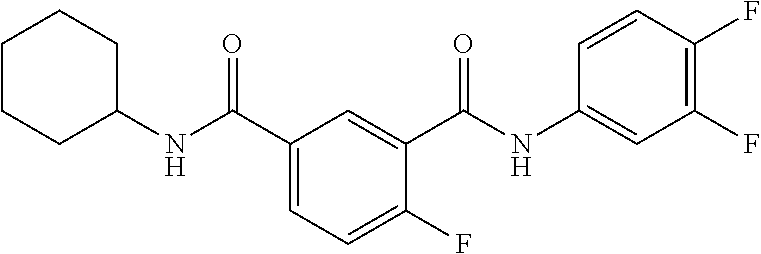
C1CCC(NC(C2=CC=C(F)C(C(NC3=CC(F)=C(F)C=C3)=O)=C2)=O)CC1
